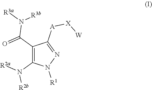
C1(C(N([R3b])[R3a])=O)=C(N([R2b])[R2a])N([R1])N=C1[A][X][W]
